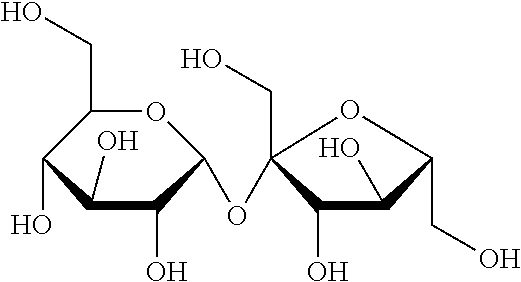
C1(CO)OC(OC2(CO)C(O)C(O)C(CO)O2)C(O)C(O)C1O
